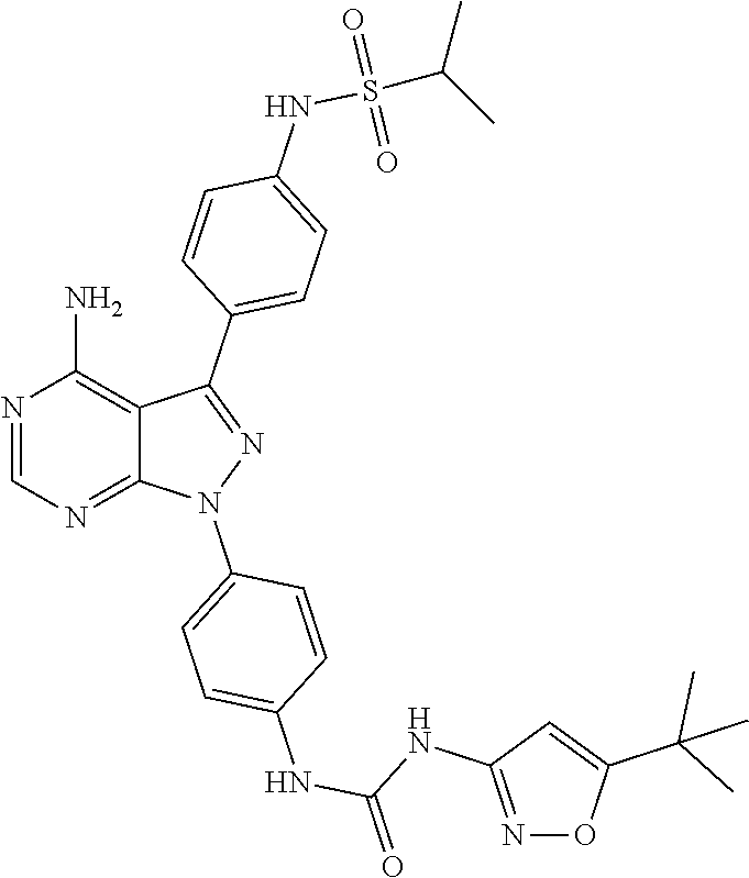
N1=CN=C2C(=C1N)C(C1=CC=C(NS(C(C)C)(=O)=O)C=C1)=NN2C1=CC=C(NC(=O)NC2=NOC(C(C)(C)C)=C2)C=C1
